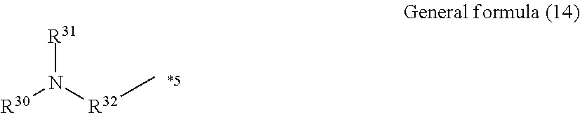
[R31]N([R32]C)[R30]
